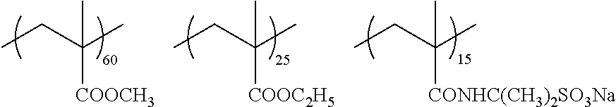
CCC(C)([COOCH3])C.CCC(C)([COOC2H5])C.CCC(C)([CONHC(CH3)2SO3Na])C
